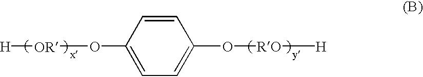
C1(O[OR][H])=CC=C(O[RO][H])C=C1
